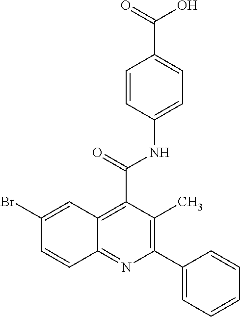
C1=C(NC(=O)C2=C3C(=NC(C4=CC=CC=C4)=C2C)C=CC(Br)=C3)C=CC(C(=O)O)=C1
